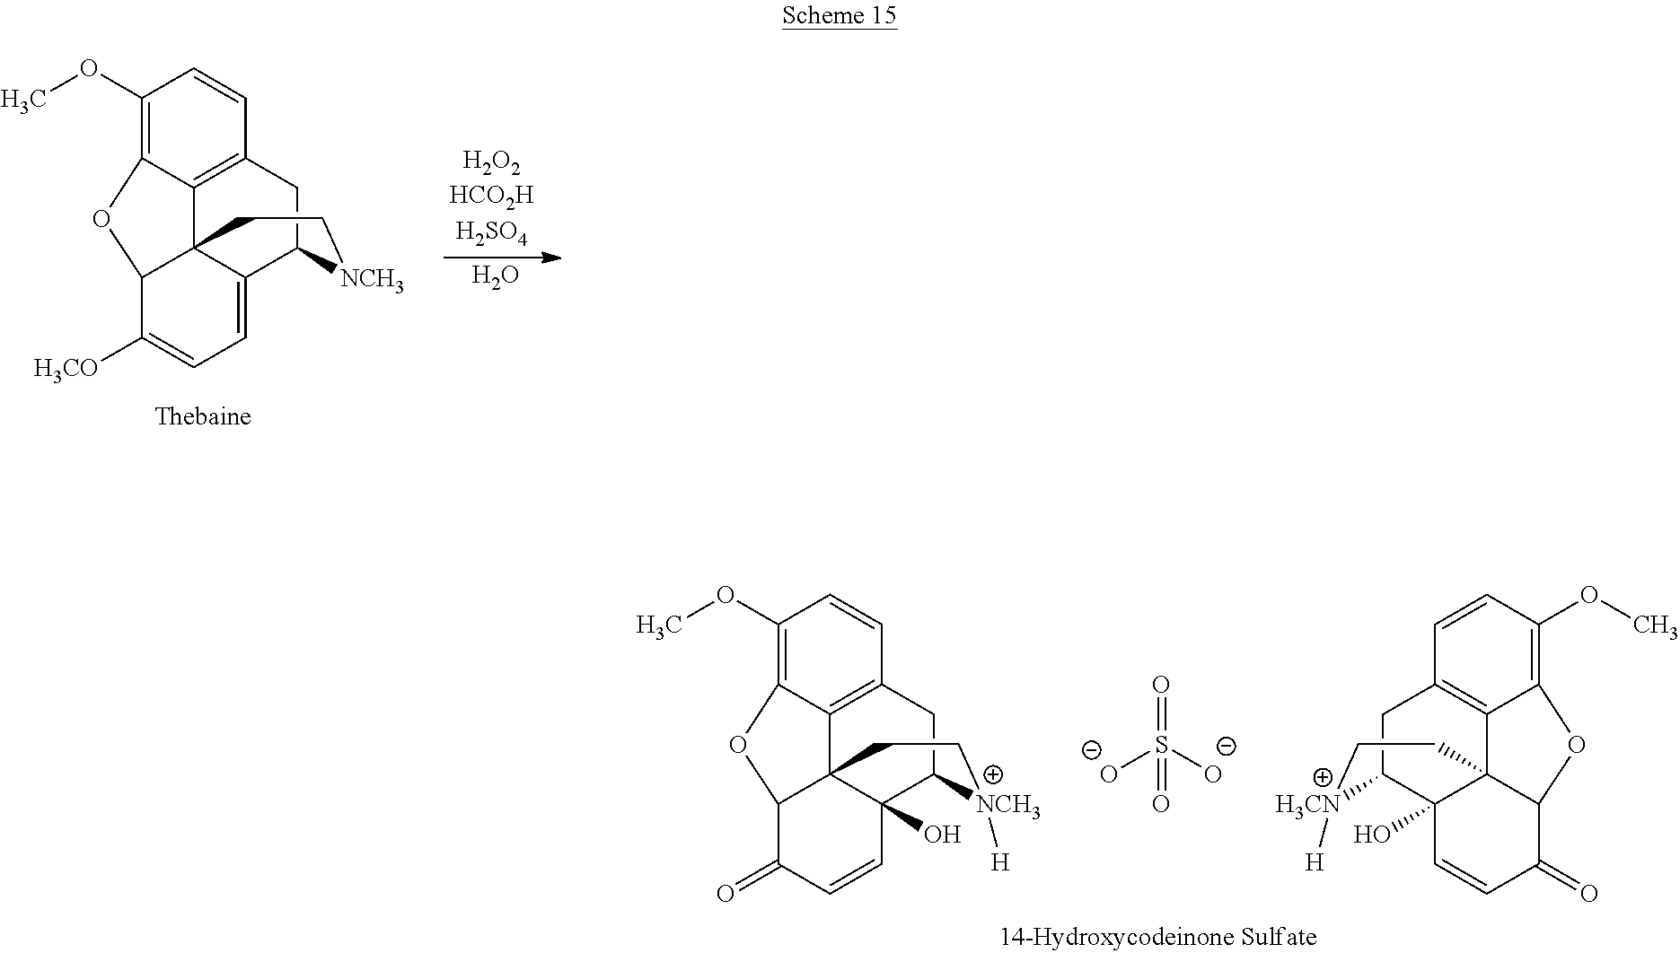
C12=C3C(=C(OC)C=C1)OC1C34C(O)(C(C2)[NCH3]([H])CC4)C=CC1=O.[O-]S([O-])(=O)=O.C12=C3C(=C(OC)C=C1)OC1C34C(O)(C(C2)[H3CN]([H])CC4)C=CC1=O.O.C12=C3C(=C(OC)C=C1)OC1C34C(=CC=C1[H3CO])C(C2)[NCH3]CC4
